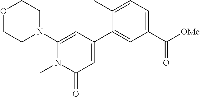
O1CCN(C2=CC(C3=CC(C([OMe])=O)=CC=C3C)=CC(=O)N2C)CC1
